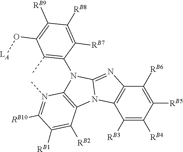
C1([RB3])=C([RB4])C([RB5])=C([RB6])C2=C1N1C3=C(N(C)=C([RB10])C([RB1])=C3[RB2])N(C3=C(C)C(O[LA])=C([RB9])C([RB8])=C3[RB7])C1=N2
